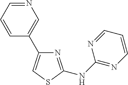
N1=C(NC2=NC=CC=N2)SC=C1C1=CN=CC=C1
